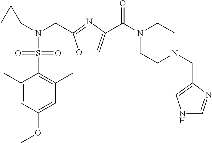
C1(C)=CC(OC)=CC(C)=C1S(=O)(N(C1CC1)CC1=NC(C(N2CCN(CC3=CNC=N3)CC2)=O)=CO1)=O
